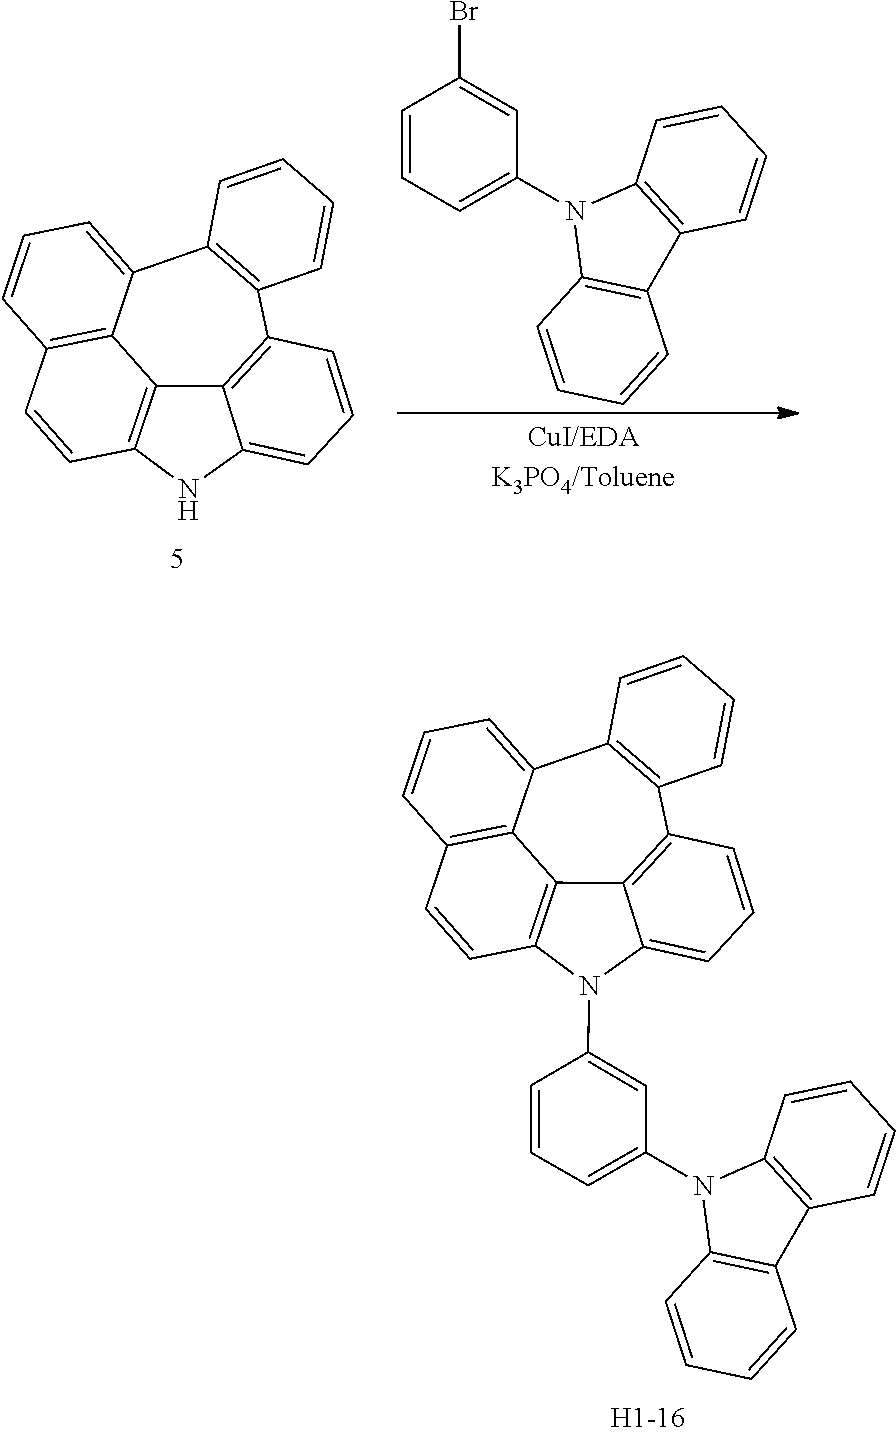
C1=CC2=C3C4=C1N(C1=CC(N5C6=C(C7=C5C=CC=C7)C=CC=C6)=CC=C1)C1=CC=CC(=C41)C1=C(C3=CC=C2)C=CC=C1.C1=CC2=C3C4=C1NC1=CC=CC(=C41)C1=C(C3=CC=C2)C=CC=C1.C1=CC=C(N2C3=C(C4=C2C=CC=C4)C=CC=C3)C=C1Br
